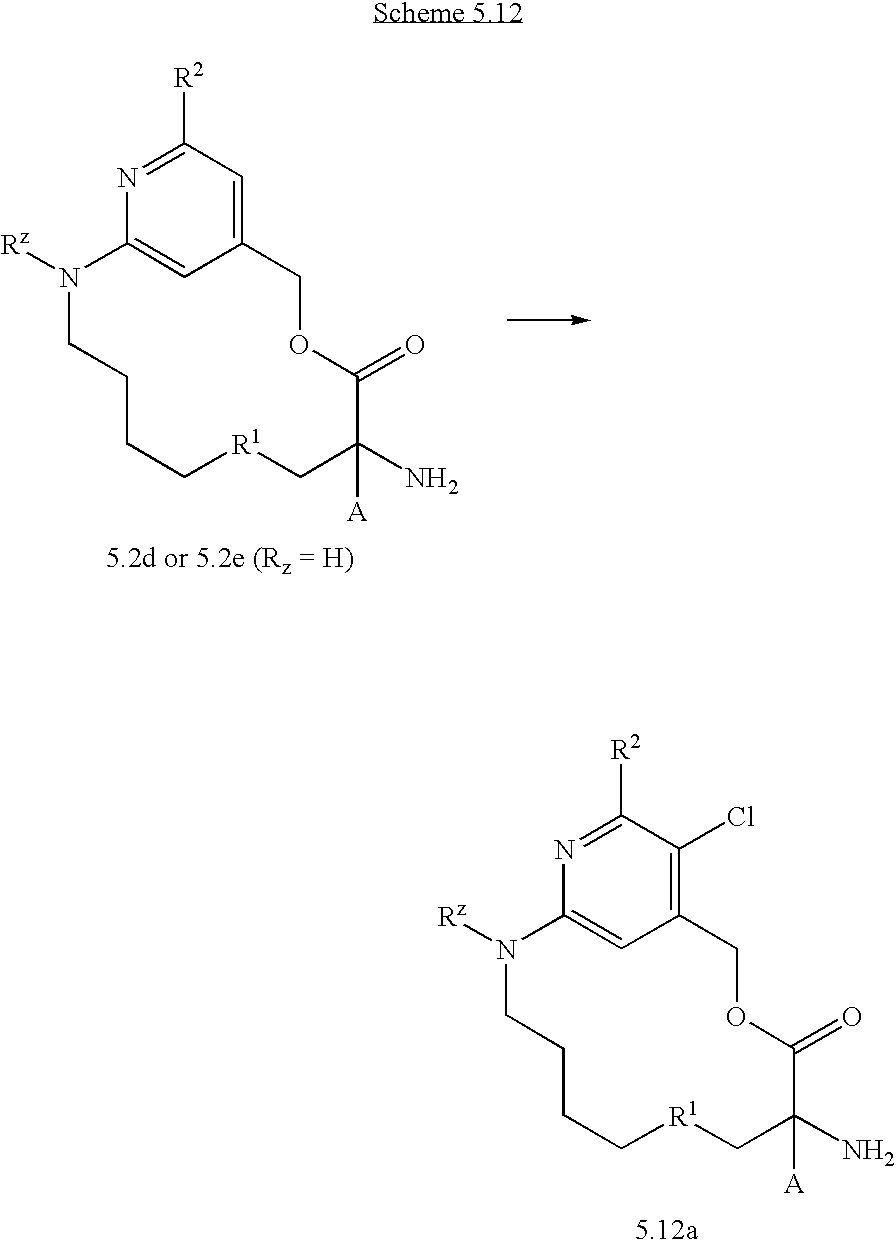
N1=C([R2])C(Cl)=C2C=C1N([Rz])CCCC[R1]CC(N)([A])C(=O)OC2.N1=C([R2])C=C2C=C1N([Rz])CCCC[R1]CC(N)([A])C(=O)OC2
